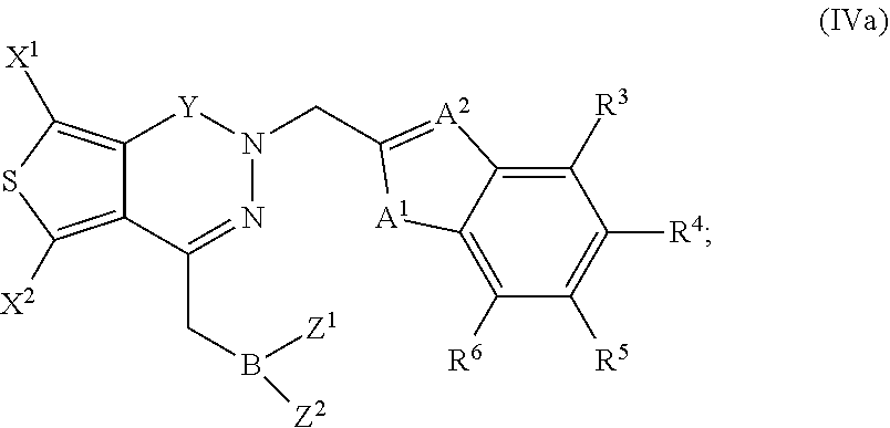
C12=C([X2])SC([X1])=C1[Y]N(CC1=[A2]C3=C([R3])C([R4])=C([R5])C([R6])=C3[A1]1)N=C2CB([Z2])[Z1]
